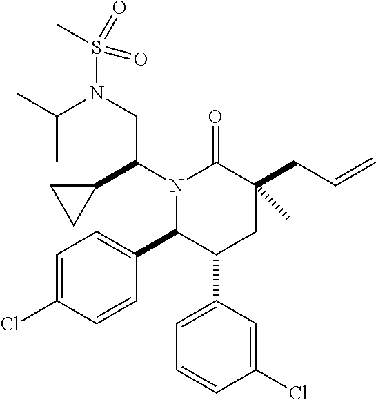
N1(C(C2CC2)CN(S(C)(=O)=O)C(C)C)C(C2=CC=C(Cl)C=C2)C(C2=CC=CC(Cl)=C2)CC(CC=C)(C)C1=O
